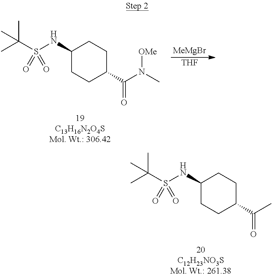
C1(NS(C(C)(C)C)(=O)=O)CCC(C(C)=O)CC1.C1(NS(C(C)(C)C)(=O)=O)CCC(C(N(C)[OMe])=O)CC1.[MeMgBr].[THF]
